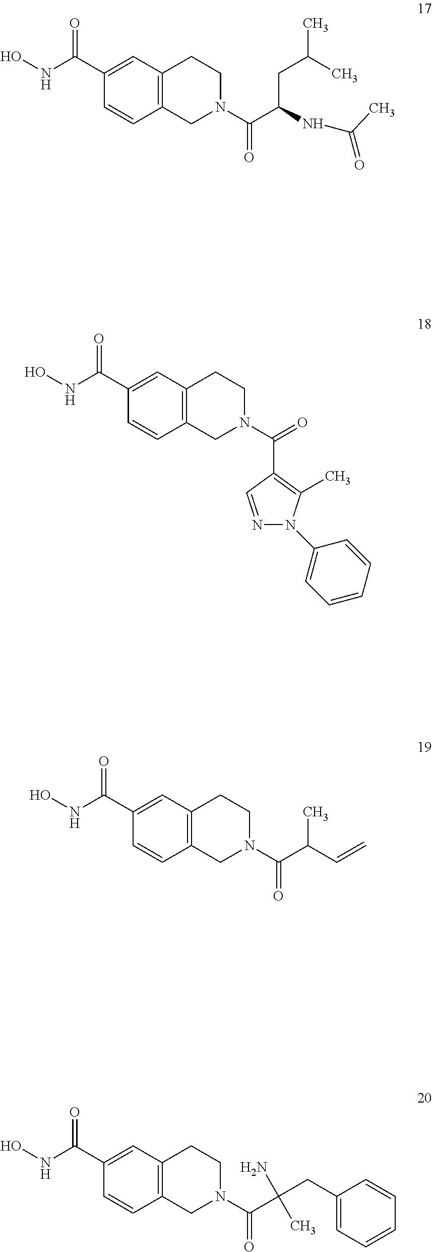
C1(C(NO)=O)=CC2=C(C=C1)CN(C(C(NC(=O)C)CC(C)C)=O)CC2.C1(C(NO)=O)=CC2=C(C=C1)CN(C(=O)C1=C(C)N(C3=CC=CC=C3)N=C1)CC2.C1(C(NO)=O)=CC2=C(C=C1)CN(C(C(C=C)C)=O)CC2.C1(C(NO)=O)=CC2=C(C=C1)CN(C(C(CC1=CC=CC=C1)(N)C)=O)CC2
